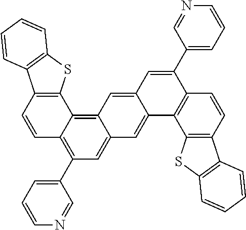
C12=C(SC3=C1C=CC=C3)C1=C3C(=CC(C4=CC=CN=C4)=C1C=C2)C=C1C(=C3)C=C(C2=CC=CN=C2)C2=C1C1=C(C=C2)C2=C(S1)C=CC=C2
